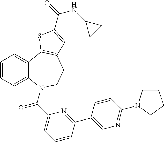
C1=CC=C2C(=C1)C1=C(CCN2C(C2=CC=CC(C3=CN=C(N4CCCC4)C=C3)=N2)=O)C=C(C(=O)NC2CC2)S1
